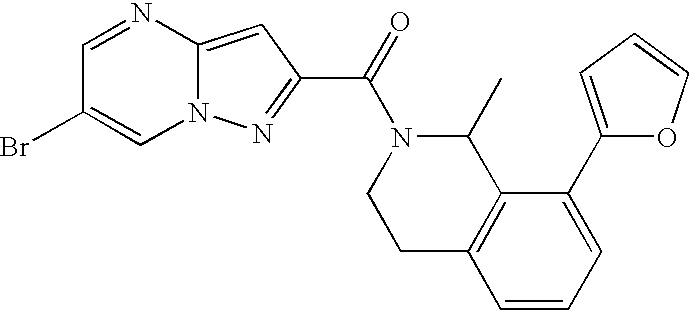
N12C(=CC(C(=O)N3CCC4=C(C3C)C(C3=CC=CO3)=CC=C4)=N1)N=CC(Br)=C2
